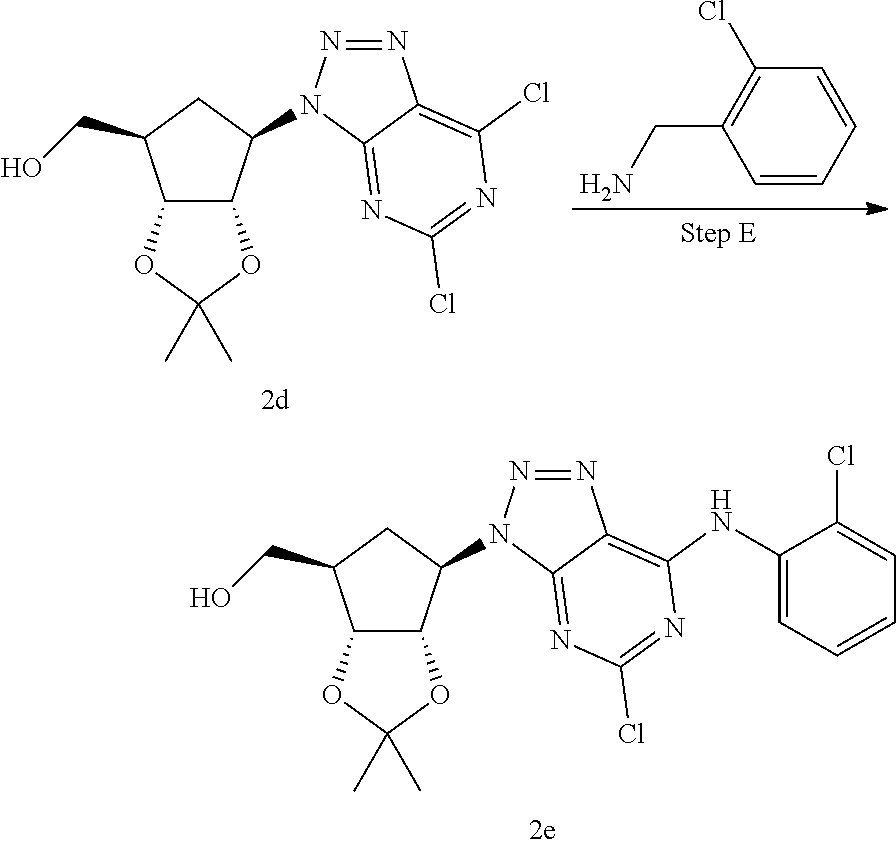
C12C(C(N3N=NC4=C(NC5=CC=CC=C5Cl)N=C(Cl)N=C34)CC1CO)OC(C)(C)O2.C12C(C(N3N=NC4=C(Cl)N=C(Cl)N=C34)CC1CO)OC(C)(C)O2.C1=CC(Cl)=C(CN)C=C1
